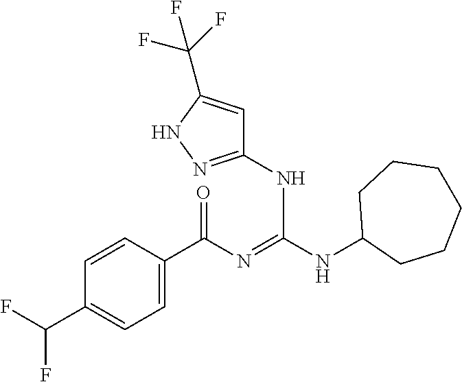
C1=CC(C(N=C(NC2CCCCCC2)NC2=NNC(C(F)(F)F)=C2)=O)=CC=C1C(F)F
